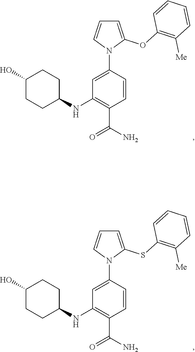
C1=C(N2C(OC3=C([Me])C=CC=C3)=CC=C2)C=CC(C(N)=O)=C1NC1CCC(O)CC1.C1=C(N2C(SC3=C([Me])C=CC=C3)=CC=C2)C=CC(C(N)=O)=C1NC1CCC(O)CC1
